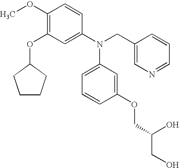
C1(OC)=C(OC2CCCC2)C=C(N(CC2=CN=CC=C2)C2=CC=CC(OCC(CO)O)=C2)C=C1
